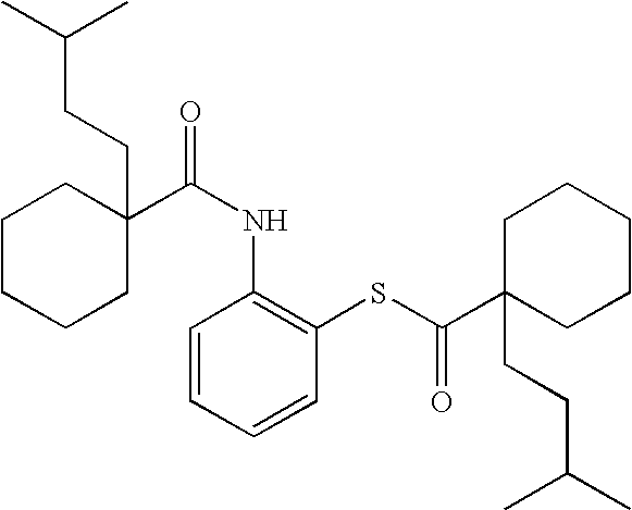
C1CCCC(CCC(C)C)(C(NC2=C(SC(=O)C3(CCC(C)C)CCCCC3)C=CC=C2)=O)C1
